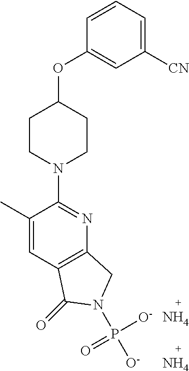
C1(C)=CC2=C(N=C1N1CCC(OC3=CC([CN])=CC=C3)CC1)CN(P([O-])([O-])=O)C2=O.N.N
